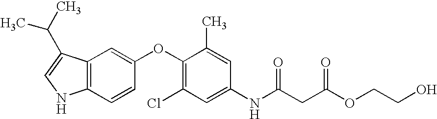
C12=C(C(C(C)C)=CN1)C=C(OC1=C(Cl)C=C(NC(CC(OCCO)=O)=O)C=C1C)C=C2
